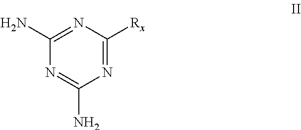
C1(N)=NC([Rx])=NC(N)=N1
